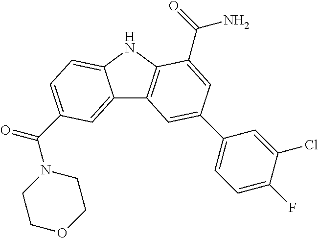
C12=CC(C(=O)N3CCOCC3)=CC=C1NC1=C2C=C(C2=CC=C(F)C(Cl)=C2)C=C1C(N)=O
